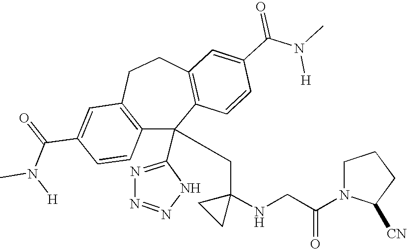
C1(C(=O)N(C)[H])=CC2=C(C=C1)C(C1=NN=NN1)(CC1(NCC(N3C([CN])CCC3)=O)CC1)C1=C(CC2)C=C(C(N(C)[H])=O)C=C1
